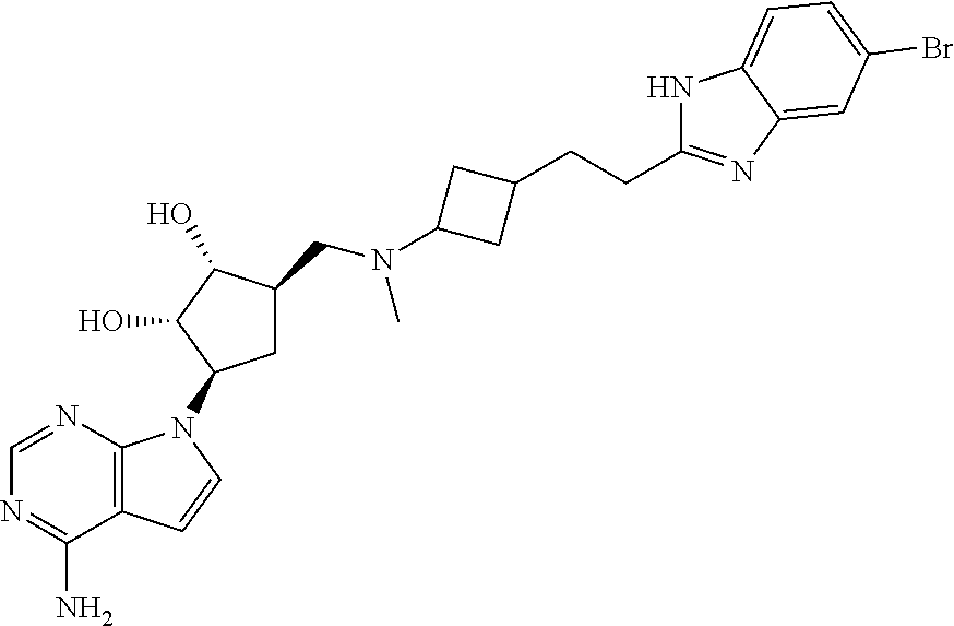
NC1=NC=NC2=C1C=CN2C1CC(CN(C)C2CC(CCC3=NC4=CC(Br)=CC=C4N3)C2)C(O)C1O
